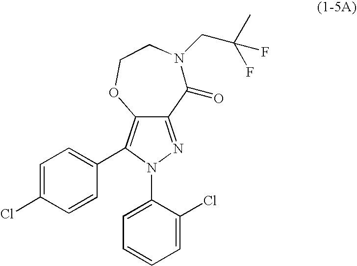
C1(=O)N(CC(F)(C)F)CCOC2=C(C3=CC=C(Cl)C=C3)N(C3=CC=CC=C3Cl)N=C12
